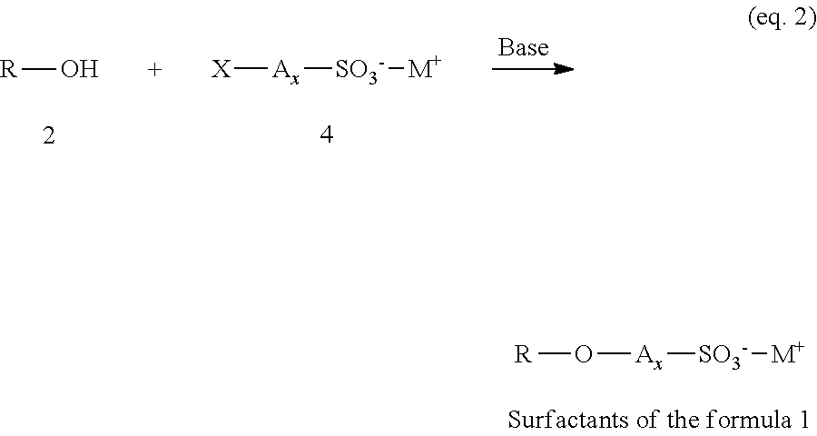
[X][Ax][SO3-][M+].[R]O.[R]O[Ax][SO3-][M+]
